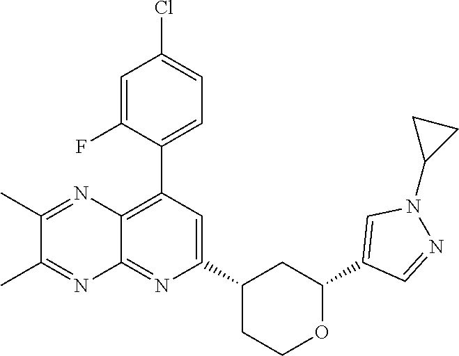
C1(C2=CC=C(Cl)C=C2F)=C2C(=NC(C3CCOC(C4=CN(C5CC5)N=C4)C3)=C1)N=C(C)C(C)=N2
